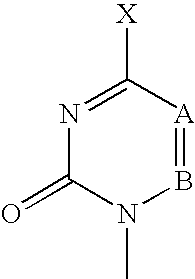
N1=C([X])[A]=BN(C)C1=O
